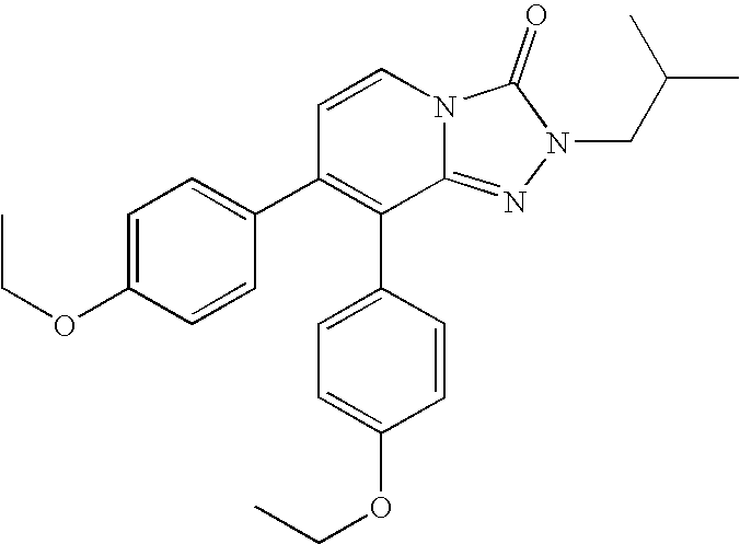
C1=C(C2=C(C3=CC=C(OCC)C=C3)C=CN3C2=NN(CC(C)C)C3=O)C=CC(OCC)=C1
